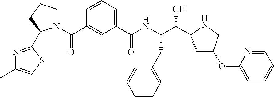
C1(C(N2CCCC2C2=NC(C)=CS2)=O)=CC(C(NC(C(O)C2CC(OC3=CC=CC=N3)CN2)CC2=CC=CC=C2)=O)=CC=C1
